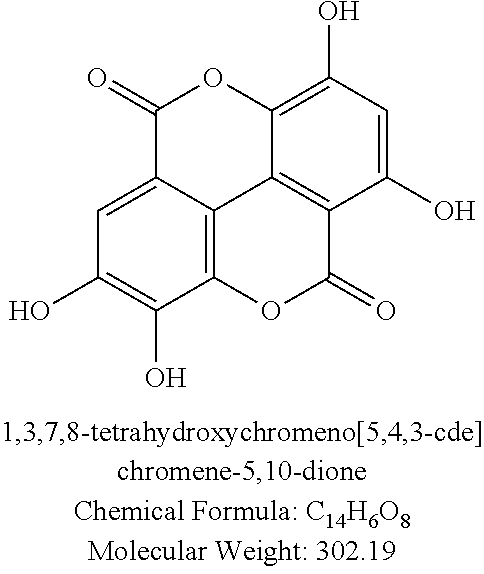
C12=C3C(=CC(O)=C1O)C(=O)OC1=C(O)C=C(O)C(=C31)C(=O)O2
